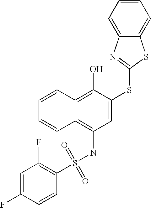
C1=CC=CC2=C(O)C(SC3=NC4=CC=CC=C4S3)=CC(NS(C3=C(F)C=C(F)C=C3)(=O)=O)=C12
